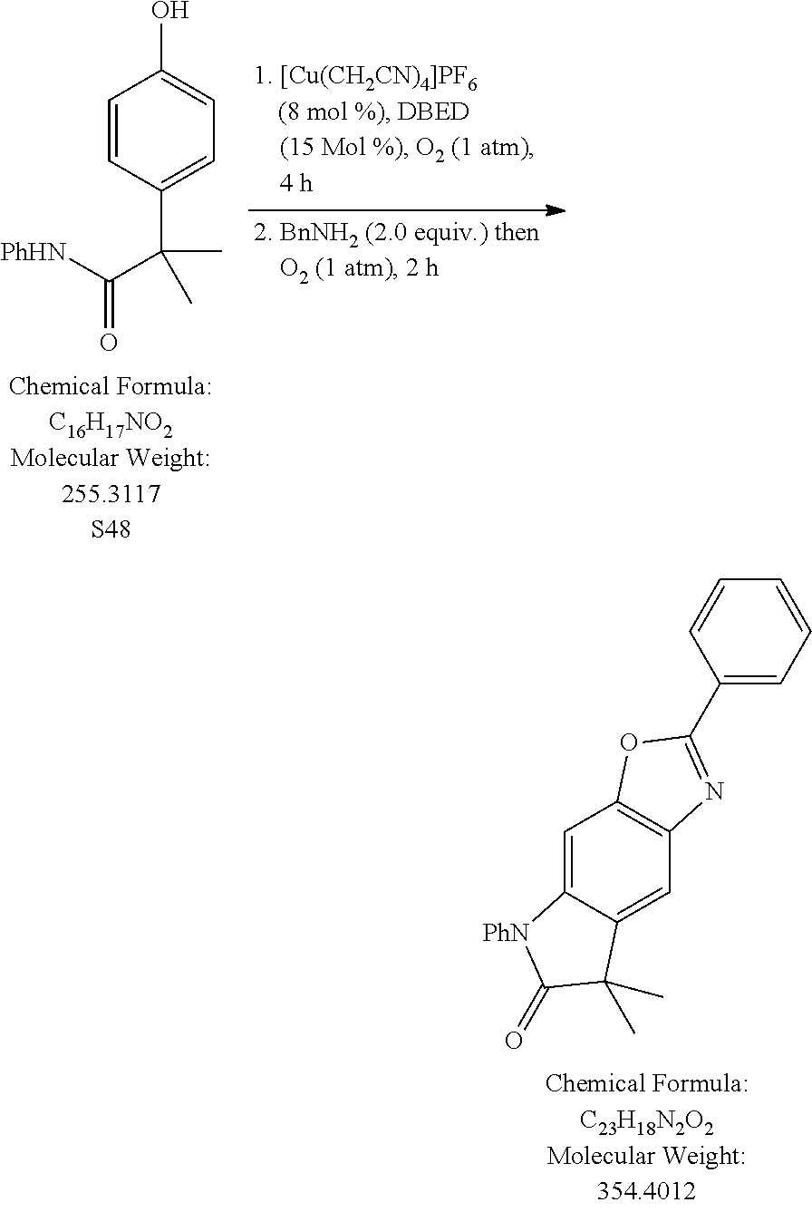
C1(C(C)(C([PhHN])=O)C)=CC=C(O)C=C1.C1(C2=NC3=C(C=C4C(=C3)C(C)(C)C(=O)[PhN]4)O2)=CC=CC=C1
